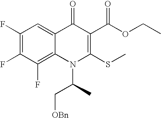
C1(F)=C(F)C(F)=C2C(=C1)C(=O)C(C(OCC)=O)=C(SC)N2C(C)C[OBn]
